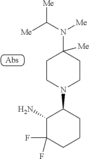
C1(N)C(F)(F)CCCC1N1CCC(N([Me])C([Me])[Me])([Me])CC1
